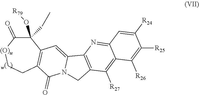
C1(O[R79])(CC)C(=O)[(O)u]CCC2=C1C=C1N(C2=O)CC2=C1N=C1C(=C2[R27])C([R26])=C([R25])C([R24])=C1
